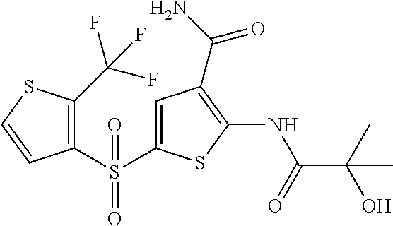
S(=O)(=O)(C1=CC(C(N)=O)=C(NC(=O)C(O)(C)C)S1)C1=C(C(F)(F)F)SC=C1
